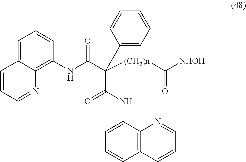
C1=C2C(=C(NC(C([(CH2)n]C([NHOH])=O)(C(NC3=CC=CC4=C3N=CC=C4)=O)C3=CC=CC=C3)=O)C=C1)N=CC=C2
